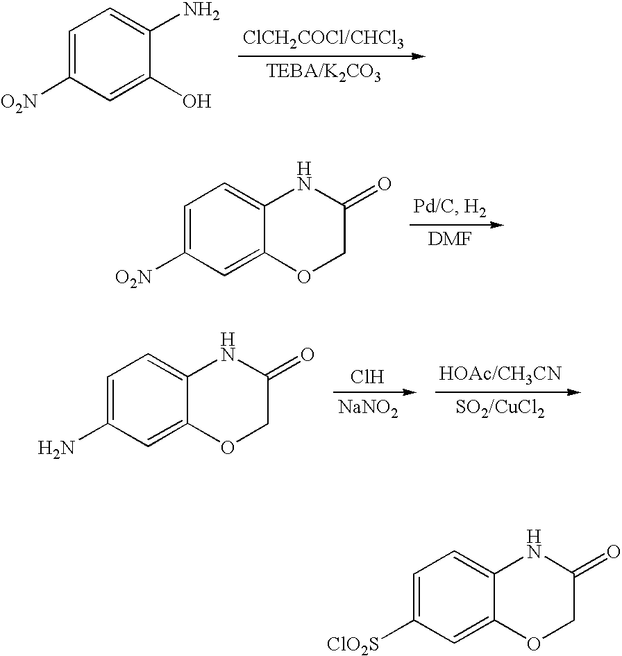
C1=C([O2N])C=C(O)C(N)=C1.C1=C([O2N])C=C2C(=C1)NC(=O)CO2.Cl.[NaNO2].C1=C(N)C=C2C(=C1)NC(=O)CO2.[HOAc/CH3CN].[SO2/CuCl2].C1=C([ClO2S])C=C2C(=C1)NC(=O)CO2
